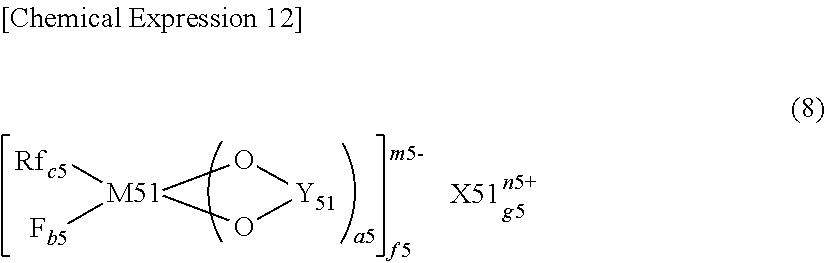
[M51]1([Rfc5])([Fb5])O[Y51]O1.[X51]
